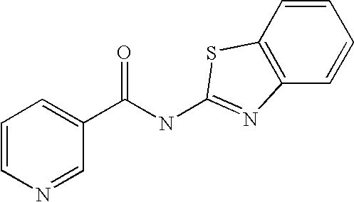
C1=CN=CC(C(NC2=NC3=C(C=CC=C3)S2)=O)=C1
